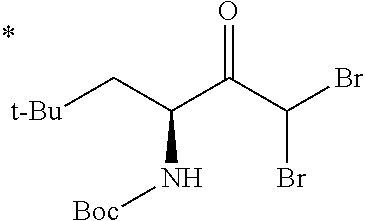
C(C(C[t-Bu])N[Boc])(C(Br)Br)=O
